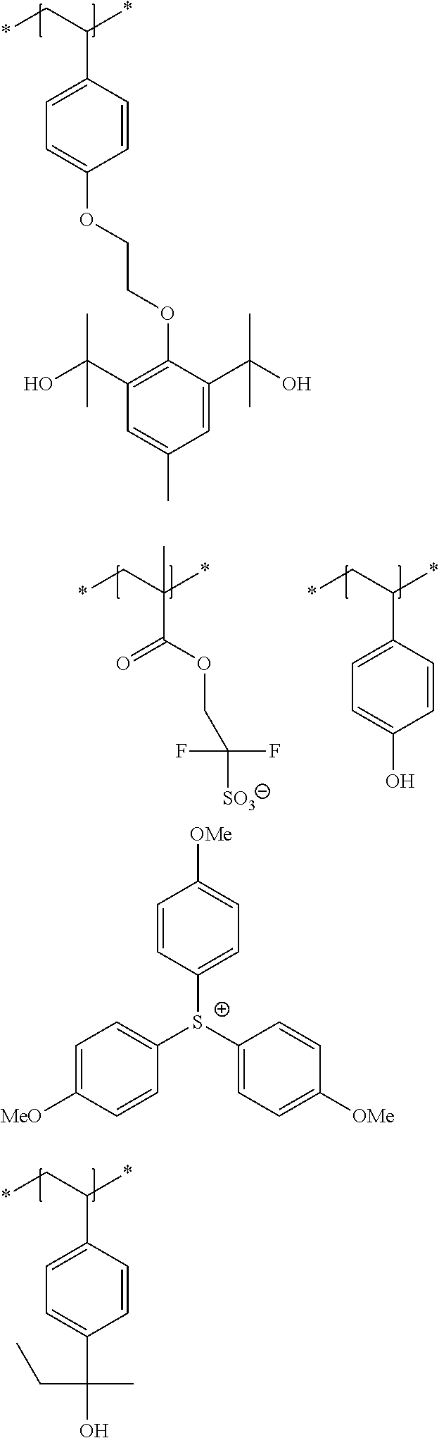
C1=CC(OCCOC2=C(C(O)(C)C)C=C(C)C=C2C(O)(C)C)=CC=C1C(C*)*.C1=CC(C(CC)(C)O)=CC=C1C(C*)*.C1=CC(O)=CC=C1C(C*)*.O(C(=O)C(C*)(*)C)CC(F)(F)[SO3].C1=CC([S+](C2=CC=C([OMe])C=C2)C2=CC=C([MeO])C=C2)=CC=C1[OMe]
